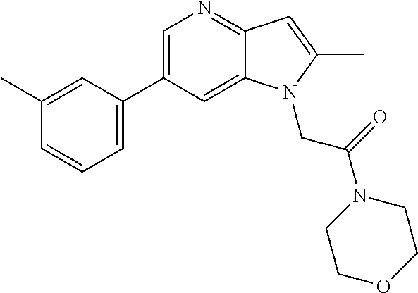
C1=C(C2=CC=CC(C)=C2)C=C2C(=N1)C=C(C)N2CC(N1CCOCC1)=O
